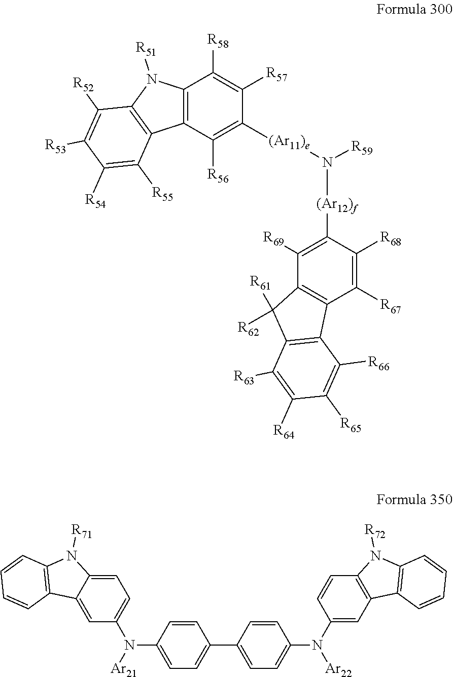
C12=C(C([R56])=C([(Ar11)e]N([(Ar12)f]C3=C([R69])C4=C(C([R67])=C3[R68])C3=C(C4([R61])[R62])C([R63])=C([R64])C([R65])=C3[R66])[R59])C([R57])=C1[R58])C1=C(N2[R51])C([R52])=C([R53])C([R54])=C1[R55].C1=CC(N(C2=CC=C3C(=C2)C2=C(N3[R71])C=CC=C2)[Ar21])=CC=C1C1=CC=C(N([Ar22])C2=CC3=C(C=C2)N([R72])C2=C3C=CC=C2)C=C1
